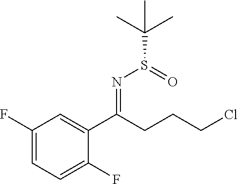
C1(F)=CC=C(F)C(C(CCCCl)=NS(C(C)(C)C)=O)=C1
